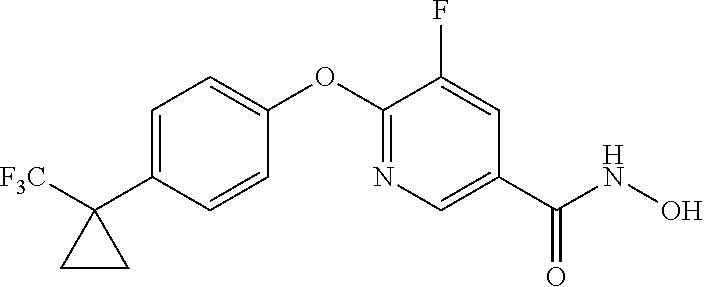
C1=C(C2([F3C])CC2)C=CC(OC2=NC=C(C(NO)=O)C=C2F)=C1
